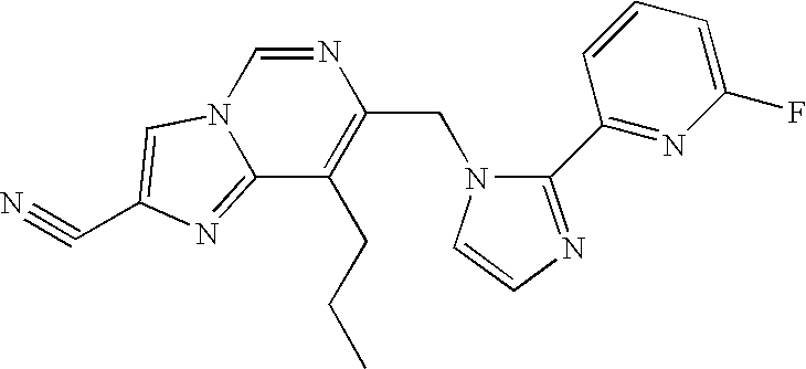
N1=CN2C(=NC(C#N)=C2)C(CCC)=C1CN1C(C2=NC(F)=CC=C2)=NC=C1
